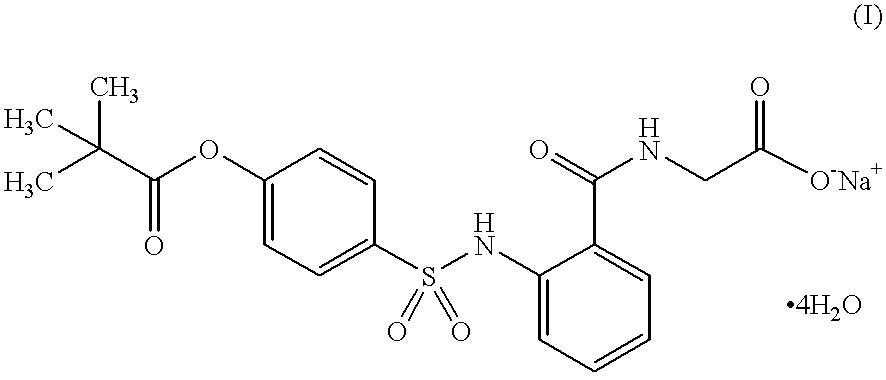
C1(OC(C(C)(C)C)=O)=CC=C(S(NC2=CC=CC=C2C(NCC([O-Na+])=O)=O)(=O)=O)C=C1
